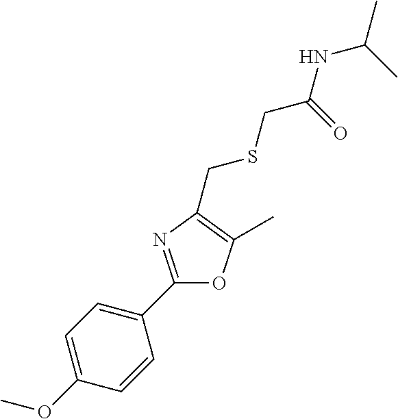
C1=C(OC)C=CC(C2=NC(CSCC(=O)NC(C)C)=C(C)O2)=C1
